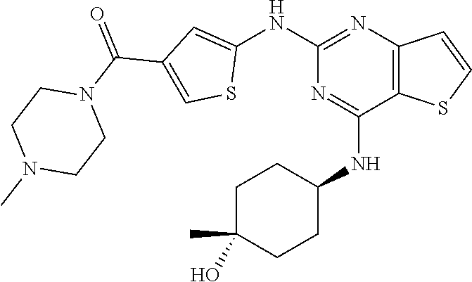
C1(NC2=CC(C(=O)N3CCN(C)CC3)=CS2)=NC2=C(C(NC3CCC(O)(C)CC3)=N1)SC=C2
